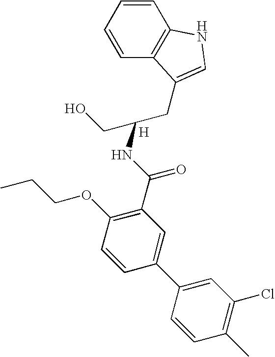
C1=CC=CC2=C1NC=C2CC(CO)NC(C1=C(OCCC)C=CC(C2=CC(Cl)=C(C)C=C2)=C1)=O.[H]
